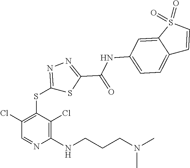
C1(NCCCN(C)C)=C(Cl)C(SC2=NN=C(C(=O)NC3=CC=C4C(=C3)S(=O)(=O)C=C4)S2)=C(Cl)C=N1
